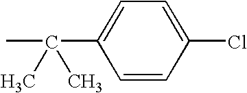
C1=CC(Cl)=CC=C1C(C)(C)C
